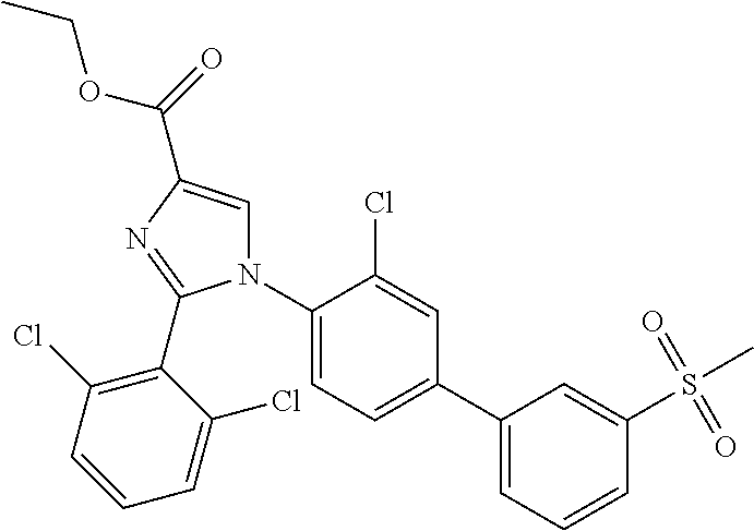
C1(C2=CC=C(N3C=C(C(=O)OCC)N=C3C3=C(Cl)C=CC=C3Cl)C(Cl)=C2)=CC=CC(S(=O)(=O)C)=C1
